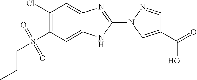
C1(Cl)=C(S(CCC)(=O)=O)C=C2C(=C1)N=C(N1C=C(C(=O)O)C=N1)N2
